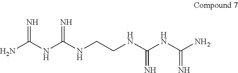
NC(NC(NCCNC(NC([NH2])=N)=N)=N)=N
